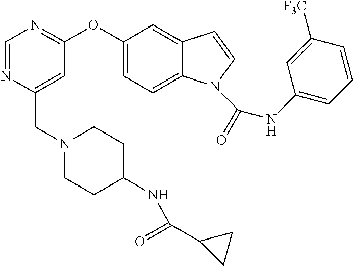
C1(OC2=NC=NC(CN3CCC(NC(C4CC4)=O)CC3)=C2)=CC=C2C(=C1)C=CN2C(NC1=CC=CC([F3C])=C1)=O
